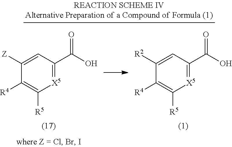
C1([Z])=CC(C(O)=O)=[X5]C([R5])=C1[R4].C1([R2])=CC(C(O)=O)=[X5]C([R5])=C1[R4]
